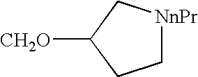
[CH2O]C1CC[NnPr]C1
